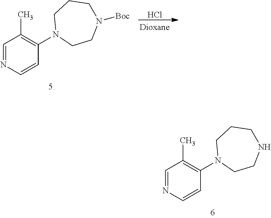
C1=NC=CC(N2CCN([Boc])CCC2)=C1C.Cl.C1=NC=CC(N2CCNCCC2)=C1C
